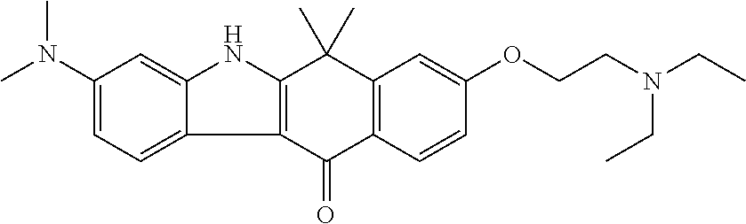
C1(N(C)C)=CC=C2C(=C1)NC1=C2C(=O)C2=C(C1(C)C)C=C(OCCN(CC)CC)C=C2
